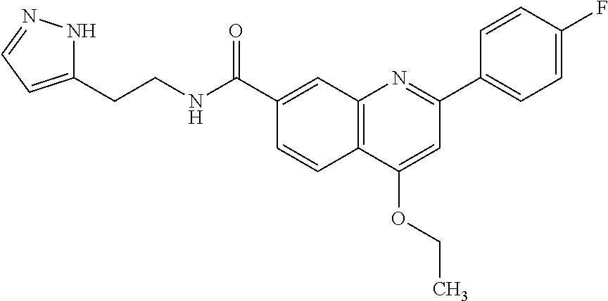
C1(C(NCCC2=CC=NN2)=O)=CC2=C(C=C1)C(OCC)=CC(C1=CC=C(F)C=C1)=N2
